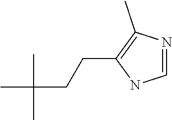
CC(CCC1=C(C)N=CN1)(C)C
